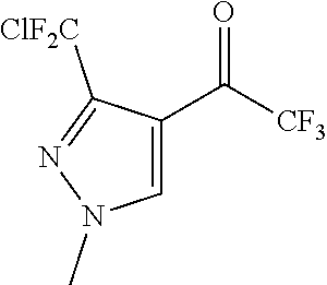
C1=C(C([CF3])=O)C([ClF2C])=NN1C
